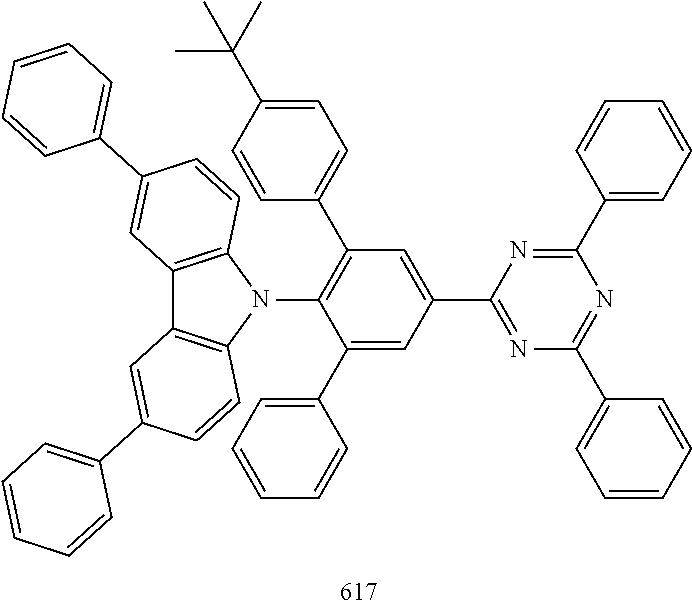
N1=C(C2=CC(C3=CC=C(C(C)(C)C)C=C3)=C(N3C4=C(C5=C3C=CC(C3=CC=CC=C3)=C5)C=C(C3=CC=CC=C3)C=C4)C(C3=CC=CC=C3)=C2)N=C(C2=CC=CC=C2)N=C1C1=CC=CC=C1
